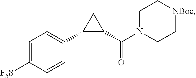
C1(C2C(C(=O)N3CC[NBoc]CC3)C2)=CC=C([F5S])C=C1
